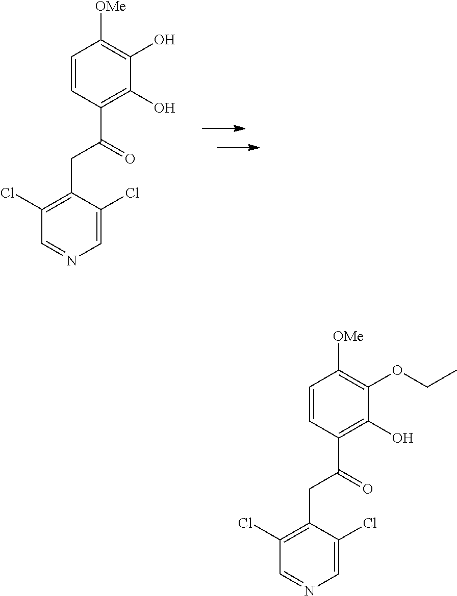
C1=CC(C(=O)CC2=C(Cl)C=NC=C2Cl)=C(O)C(OCC)=C1[OMe].C1=CC(C(=O)CC2=C(Cl)C=NC=C2Cl)=C(O)C(O)=C1[OMe]
